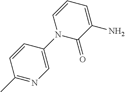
C1(C)=NC=C(N2C(=O)C(N)=CC=C2)C=C1
